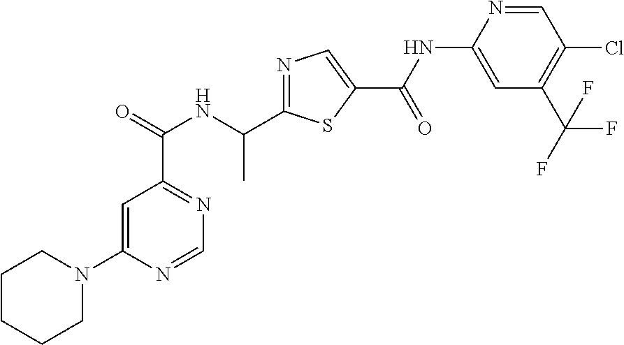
C1=C(N2CCCCC2)N=CN=C1C(NC(C1=NC=C(C(=O)NC2=CC(C(F)(F)F)=C(Cl)C=N2)S1)C)=O
